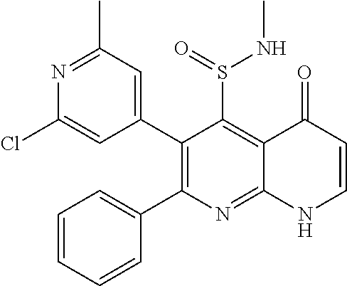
N1=C(C)C=C(C2=C(C3=CC=CC=C3)N=C3C(=C2S(=O)NC)C(=O)C=CN3)C=C1Cl
